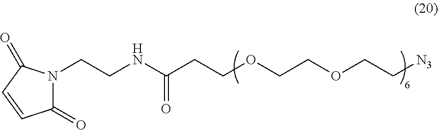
C1(=O)N(CCNC(CCOCCOCC[N3])=O)C(=O)C=C1
